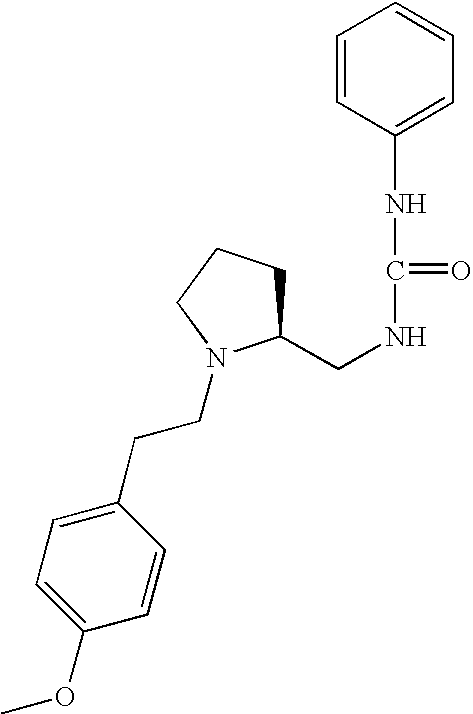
C(NC(NC1=CC=CC=C1)=O)C1CCCN1CCC1=CC=C(OC)C=C1
